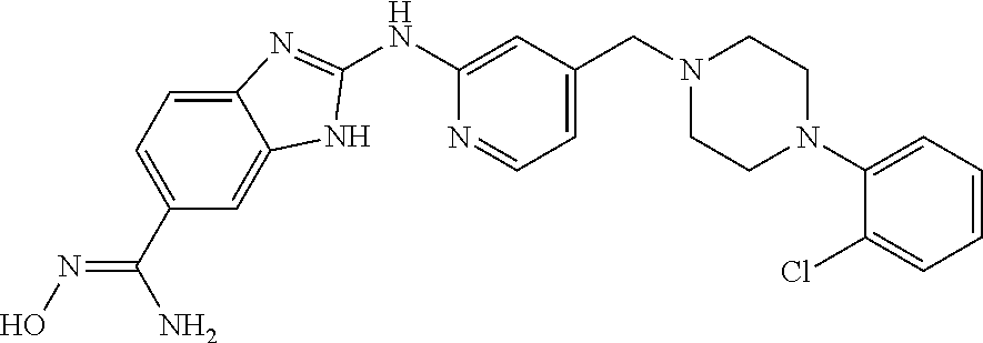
C1(NC2=CC(CN3CCN(C4=CC=CC=C4Cl)CC3)=CC=N2)=NC2=CC=C(C(=NO)N)C=C2N1
